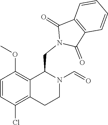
O(C)C1=C2C(=C(Cl)C=C1)CCN(C=O)C2CN1C(=O)C2=C(C1=O)C=CC=C2
